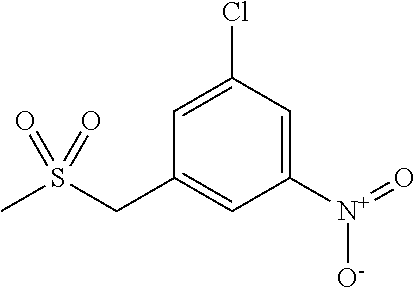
C1=C(Cl)C=C([N+]([O-])=O)C=C1CS(C)(=O)=O
